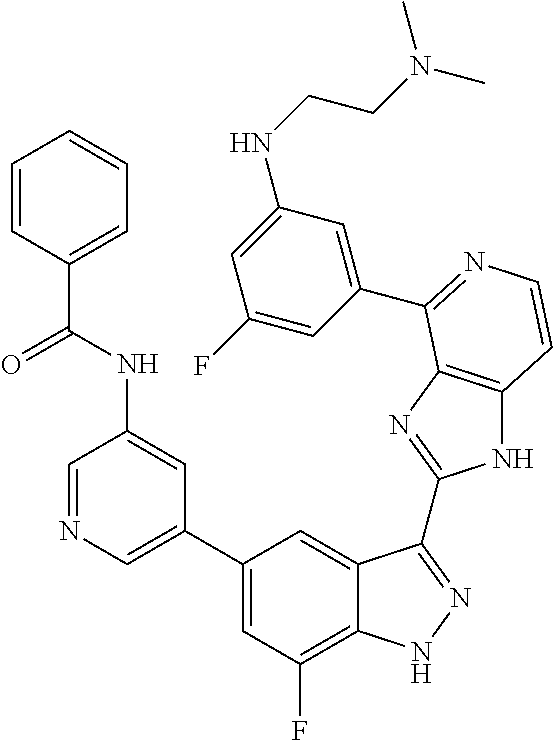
C1=C(C2=CC(F)=C3C(=C2)C(C2=NC4=C(N2)C=CN=C4C2=CC(NCCN(C)C)=CC(F)=C2)=NN3)C=C(NC(=O)C2=CC=CC=C2)C=N1
